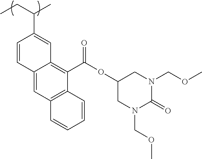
C1=CC2=CC3=C(C(C(OC4CN(COC)C(=O)N(COC)C4)=O)=C2C=C1C(CC)C)C=CC=C3
